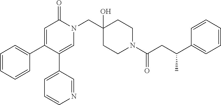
C1=CC=CC(C2=CC(=O)N(CC3(O)CCN(C(CC(C4=CC=CC=C4)C)=O)CC3)C=C2C2=CC=CN=C2)=C1
